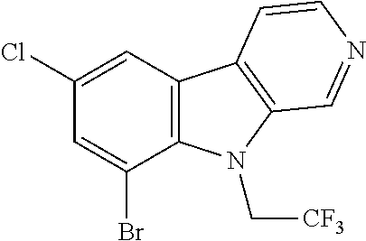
C12=C(N(C[CF3])C3=C1C=CN=C3)C(Br)=CC(Cl)=C2
